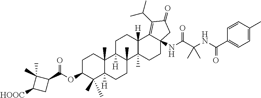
C1C(OC(=O)C2C(C)(C)C([HOOC])C2)C(C)(C)C2([H])C(C)(C1)C1([H])C(C)(CC2)C2(C)C([H])(CC1)C1=C(C(C)C)C(=O)CC1(NC(=O)C(C)(C)NC(=O)C1=CC=C(C)C=C1)CC2
